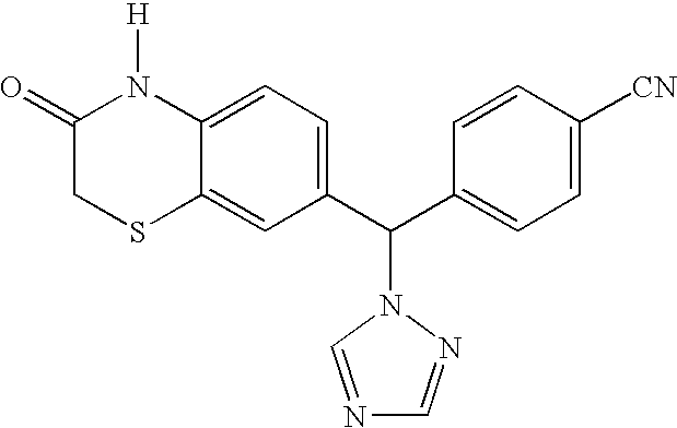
C1(C(C2=CC=C([CN])C=C2)N2N=CN=C2)=CC=C2C(=C1)SCC(=O)N2[H]
